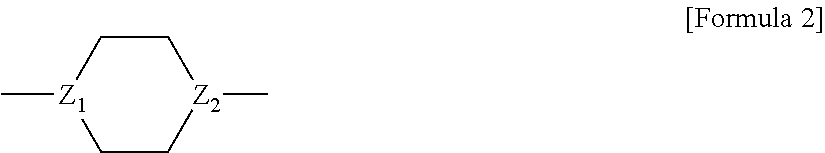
C[Z1]1CC[Z2](C)CC1
